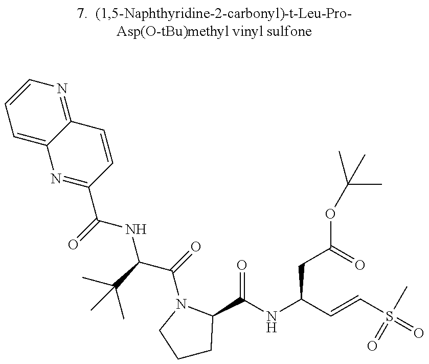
C1=C2C(=NC=C1)C=CC(C(=O)NC(C(=O)N1C(C(NC(C=CS(C)(=O)=O)CC(OC(C)(C)C)=O)=O)CCC1)C(C)(C)C)=N2
